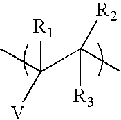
C(C(C)([R3])[R2])(C)([V])[R1]
